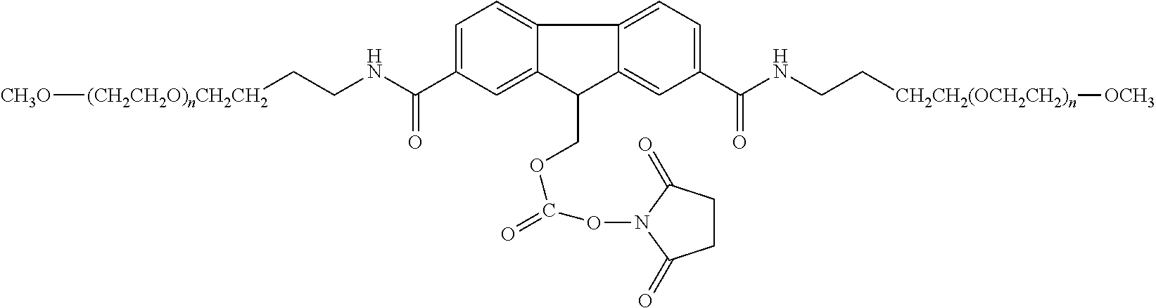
C12=CC=C(C(NCC[CH2CH2(OCH2CH2)n][OCH3])=O)C=C1C(COC(ON1C(=O)CCC1=O)=O)C1=CC(C(NCC[(CH2CH2O)nCH2CH2][CH3O])=O)=CC=C21
